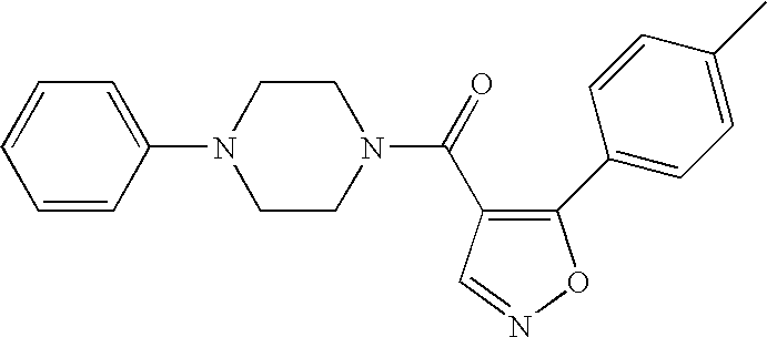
N1(C(=O)C2=C(C3=CC=C(C)C=C3)ON=C2)CCN(C2=CC=CC=C2)CC1
